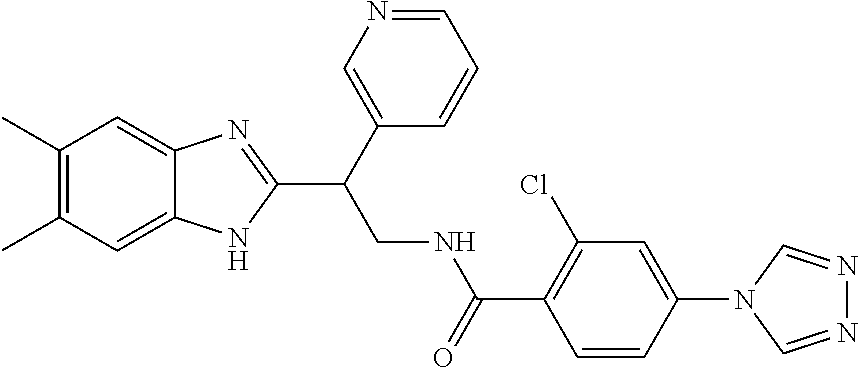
C1(C)=C(C)C=C2C(=C1)N=C(C(CNC(C1=C(Cl)C=C(N3C=NN=C3)C=C1)=O)C1=CN=CC=C1)N2
